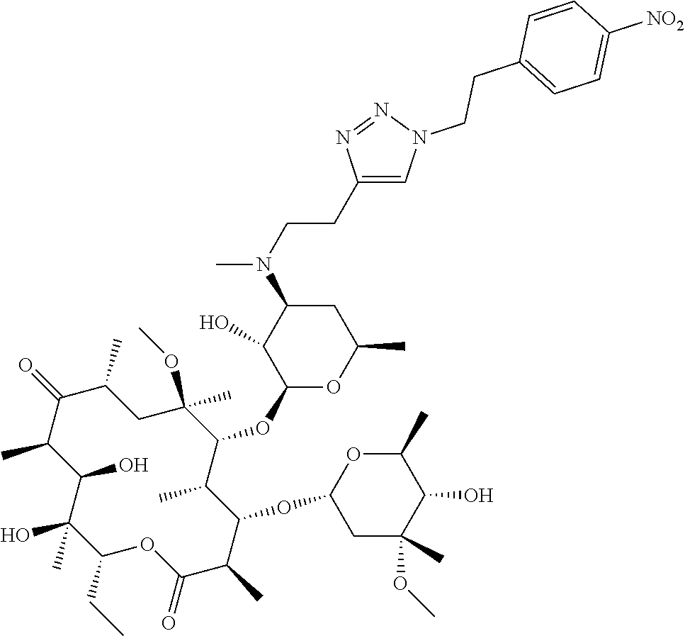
C1(CC)C(C)(O)C(O)C(C)C(=O)C(C)CC(OC)(C)C(OC2OC(C)CC(N(C)CCC3=CN(CCC4=CC=C([NO2])C=C4)N=N3)C2O)C(C)C(OC2CC(C)(OC)C(O)C(C)O2)C(C)C(=O)O1
